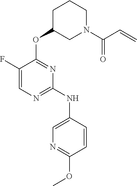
C1=C(F)C(OC2CN(C(C=C)=O)CCC2)=NC(NC2=CN=C(OC)C=C2)=N1
